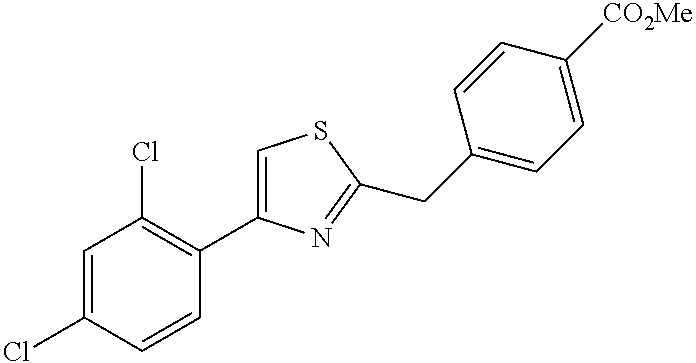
C1=C(Cl)C=CC(C2=CSC(CC3=CC=C([CO2Me])C=C3)=N2)=C1Cl
